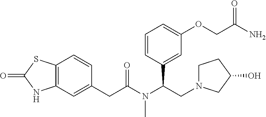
C12=C(C=C(CC(N(C(CN3CCC(O)C3)C3=CC(OCC(N)=O)=CC=C3)C)=O)C=C1)NC(=O)S2
